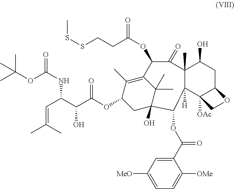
C(C(C(C(OC1CC2(O)C(C)(C)C(=C1C)C(OC(CCSSC)=O)C(=O)C1(C)C([H])(C3([OAc])C(CC1O)OC3)C2OC(C1=CC([MeO])=CC=C1[OMe])=O)=O)O)NC(OC(C)(C)C)=O)=C(C)C
